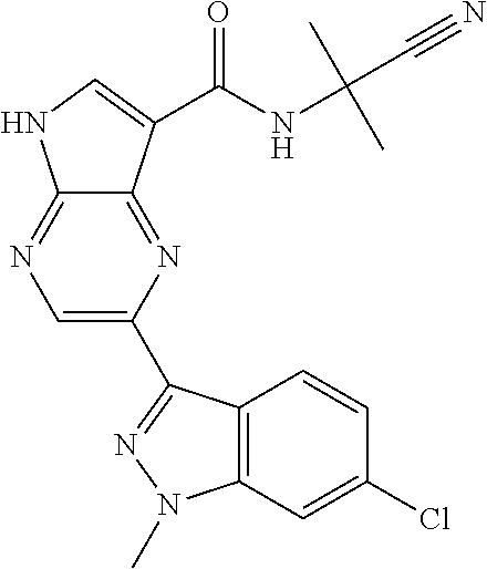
C1=C(C2=NN(C)C3=C2C=CC(Cl)=C3)N=C2C(=N1)NC=C2C(NC(C)(C)C#N)=O
